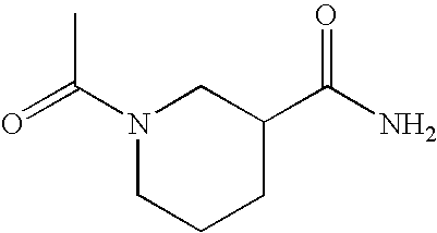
O=C(N1CCCC(C(N)=O)C1)C
